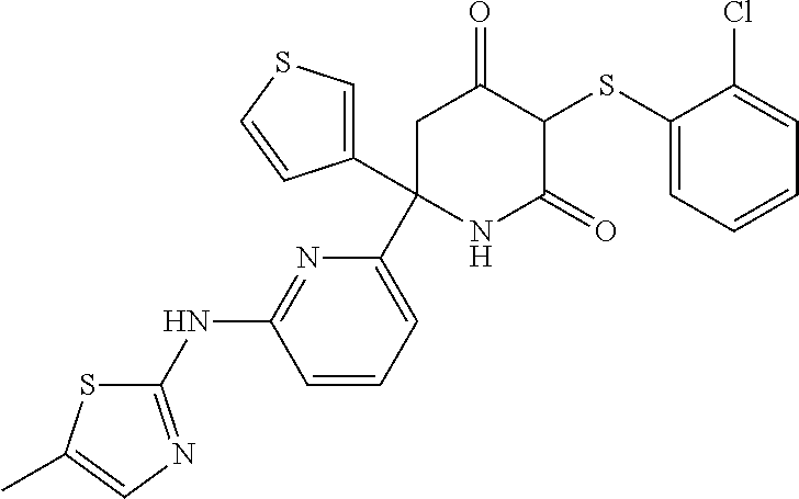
C1(SC2C(=O)CC(C3=CC=CC(NC4=NC=C(C)S4)=N3)(C3=CSC=C3)NC2=O)=CC=CC=C1Cl
